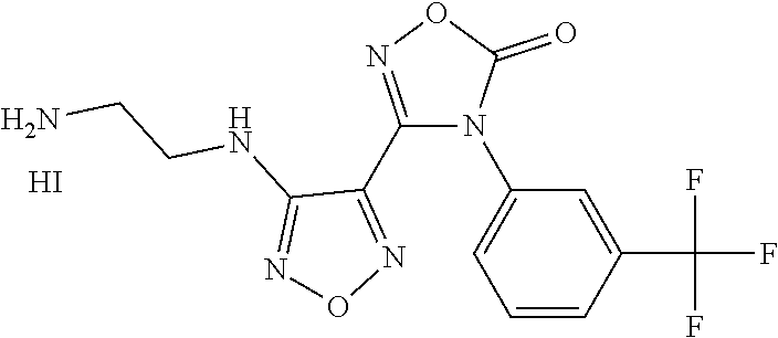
C1(N2C(C3=NON=C3NCCN)=NOC2=O)=CC=CC(C(F)(F)F)=C1.I
